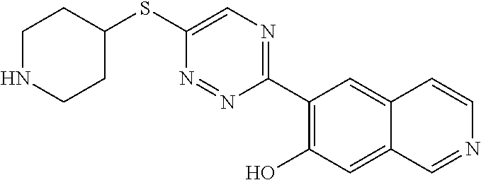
C1(SC2=CN=C(C3=C(O)C=C4C(=C3)C=CN=C4)N=N2)CCNCC1
